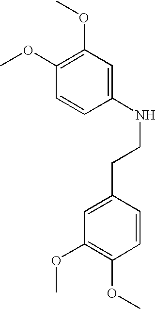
C1(OC)=C(OC)C=C(NCCC2=CC(OC)=C(OC)C=C2)C=C1
